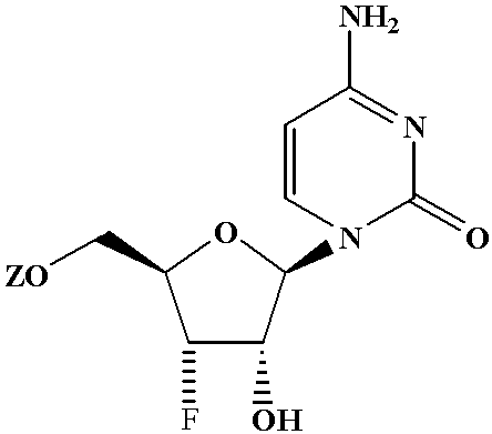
C1=CN(C2C(O)C(F)C(C[ZO])O2)C(=O)N=C1N
